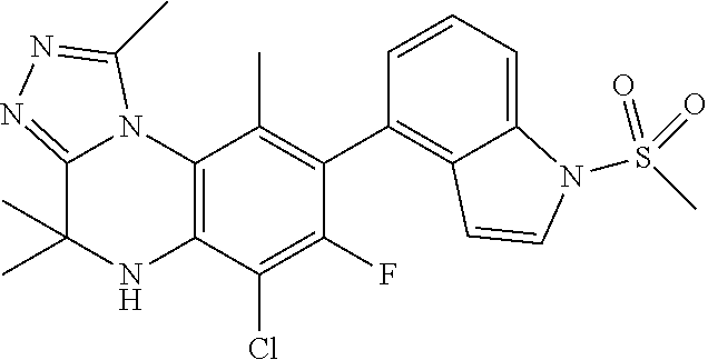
C1(C2=C3C(=CC=C2)N(S(C)(=O)=O)C=C3)=C(C)C2=C(C(Cl)=C1F)NC(C)(C)C1=NN=C(C)N21
